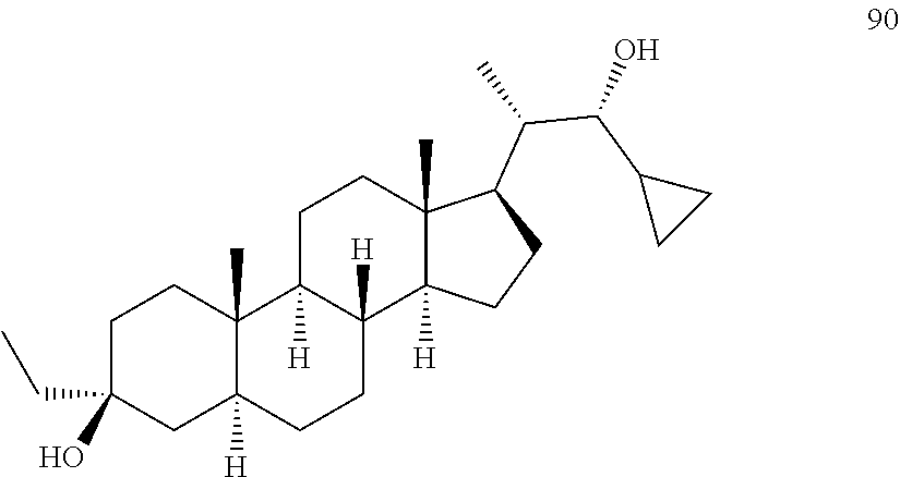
C1C(O)(CC)CC2([H])C(C)(C1)C1([H])C([H])(CC2)C2([H])C(C)(CC1)C(C(C(C1CC1)O)C)CC2
